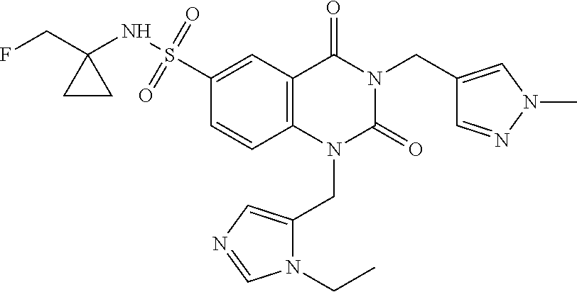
C1(S(=O)(=O)NC2(CF)CC2)=CC2=C(C=C1)N(CC1=CN=CN1CC)C(=O)N(CC1=CN(C)N=C1)C2=O
